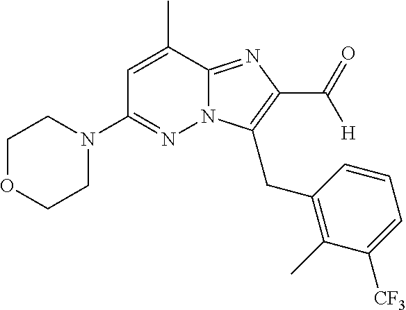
CC1=CC(N2CCOCC2)=NN2C1=NC(C(=O)[H])=C2CC1=C(C)C([CF3])=CC=C1
